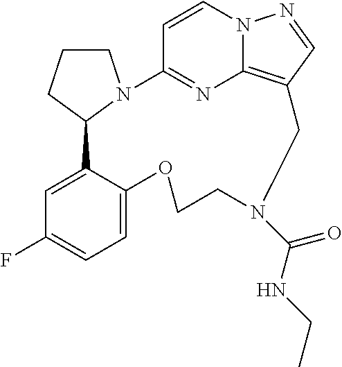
C1CN2C(C1)C1=CC(F)=CC=C1OCCN(C(=O)NCC)CC1=C3N=C2C=CN3N=C1
